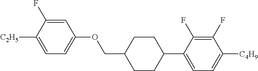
C1=C(F)C([C2H5])=CC=C1OCC1CCC(C2=CC=C([C4H9])C(F)=C2F)CC1
